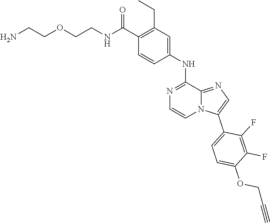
N(C(C1=C(CC)C=C(NC2=NC=CN3C2=NC=C3C2=CC=C(OCC#C)C(F)=C2F)C=C1)=O)CCOCCN
